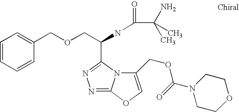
C1=CC=CC(COCC(NC(C(N)(C)C)=O)C2=NN=C3N2C(COC(=O)N2CCOCC2)=CO3)=C1
